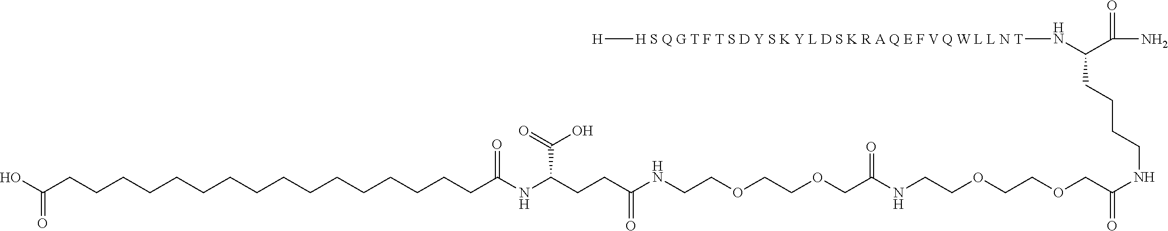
C(COCCOCCNC(CCC(NC(CCCCCCCCCCCCCCCCC(O)=O)=O)C(O)=O)=O)(=O)NCCOCCOCC(=O)NCCCCC(N[H S Q G T F T S D Y S K Y L D S K R A Q E F V Q W L L N T][H])C(=O)N
